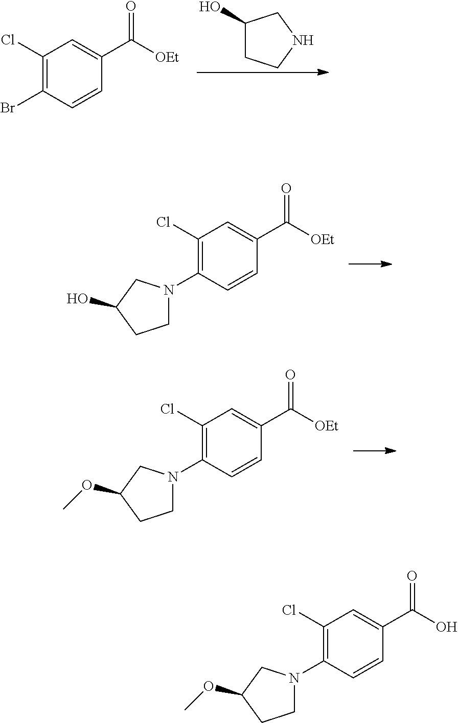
C1(Cl)=C(N2CCC(OC)C2)C=CC(C(=O)O)=C1.C1(Cl)=C(Br)C=CC(C(=O)[OEt])=C1.C1(O)CCNC1.C1(Cl)=C(N2CCC(O)C2)C=CC(C(=O)[OEt])=C1.C1(Cl)=C(N2CCC(OC)C2)C=CC(C(=O)[OEt])=C1
